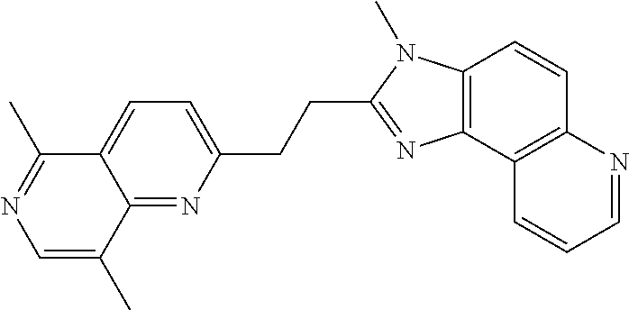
C1=C(C)C2=NC(CCC3=NC4=C(N3C)C=CC3=C4C=CC=N3)=CC=C2C(C)=N1
